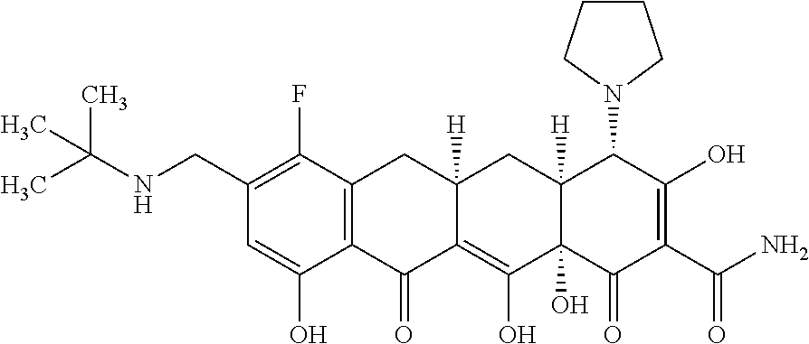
C1(CNC(C)(C)C)=C(F)C2=C(C(O)=C1)C(=O)C1=C(O)C3(O)C([H])(CC1([H])C2)C(N1CCCC1)C(O)=C(C(=O)N)C3=O
